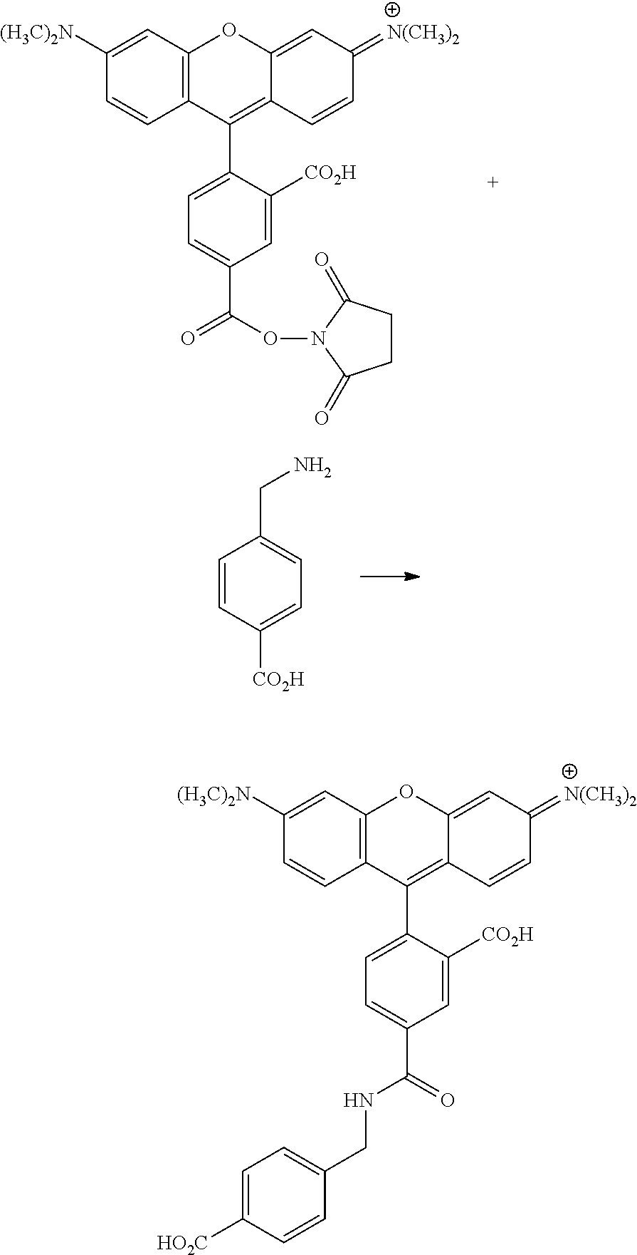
C1=CC2=C(C=C1[(H3C)2N])OC1=CC(=[N(CH3)2])C=CC1=C2C1=CC=C(C(ON2C(=O)CCC2=O)=O)C=C1[CO2H].C1=CC([CO2H])=CC=C1CN.C1=CC2=C(C=C1[(H3C)2N])OC1=CC(=[N(CH3)2])C=CC1=C2C1=CC=C(C(NCC2=CC=C([HO2C])C=C2)=O)C=C1[CO2H]
